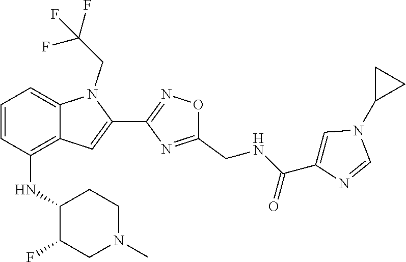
C1=CC(NC2C(F)CN(C)CC2)=C2C(=C1)N(CC(F)(F)F)C(C1=NOC(CNC(C3=CN(C4CC4)C=N3)=O)=N1)=C2
